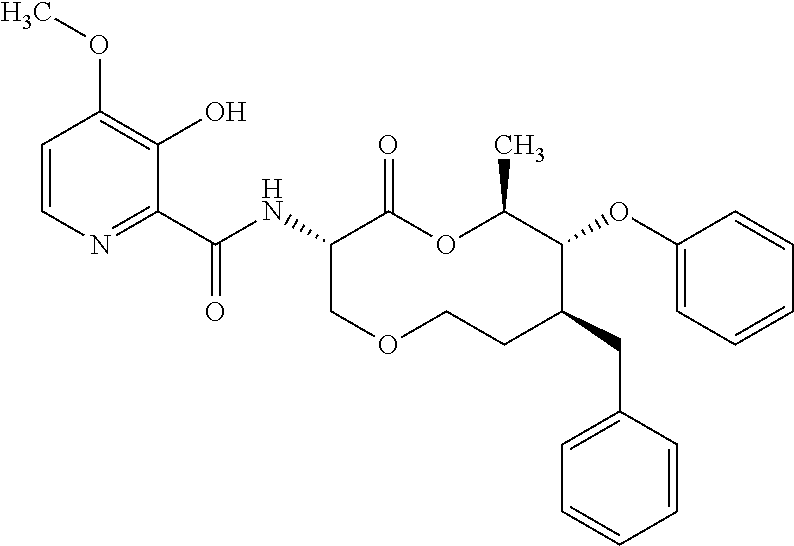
C1(C(NC2C(=O)OC(C)C(OC3=CC=CC=C3)C(CC3=CC=CC=C3)CCOC2)=O)=NC=CC(OC)=C1O
